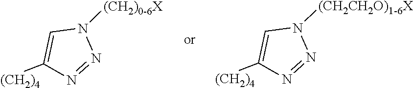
N1=NN([(CH2)0-6X])C=C1[(CH2)4].N1=NN([(CH2CH2O)1-6X])C=C1[(CH2)4]
